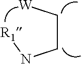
C(C[W])N[R1]
